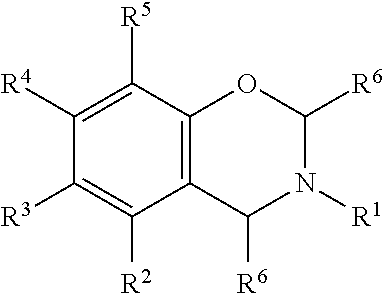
C1([R4])=C([R5])C2=C(C([R2])=C1[R3])C([R6])N([R1])C([R6])O2
